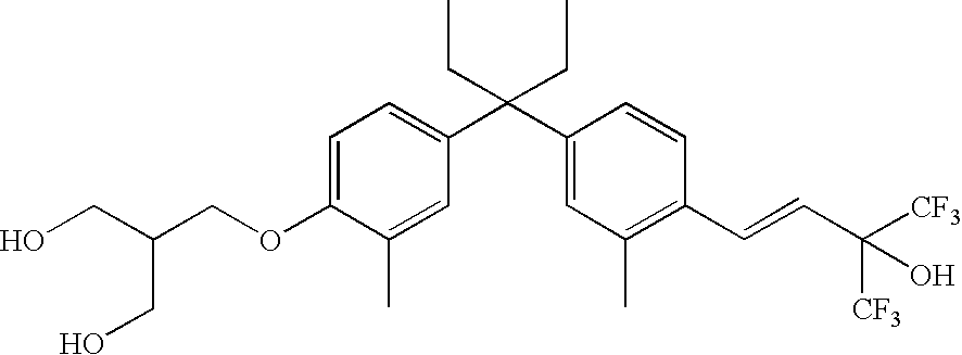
C1=C(OCC(CO)CO)C(C)=CC(C(C2=CC(C)=C(C=CC([CF3])([CF3])O)C=C2)(CC)CC)=C1
